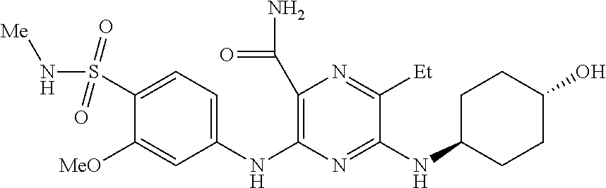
N(C1=NC(NC2=CC=C(S(N[Me])(=O)=O)C([MeO])=C2)=C(C(N)=O)N=C1[Et])C1CCC(O)CC1
